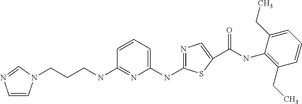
C1(NC2=CC=CC(NCCCN3C=CN=C3)=N2)=NC=C(C(NC2=C(CC)C=CC=C2CC)=O)S1
